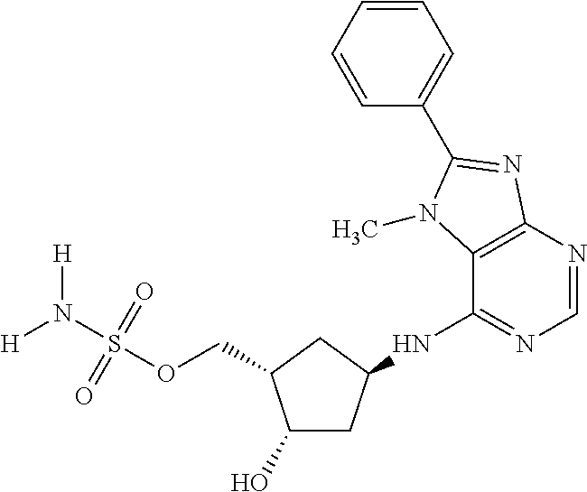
C1(O)CC(NC2=NC=NC3=C2N(C)C(C2=CC=CC=C2)=N3)CC1COS(N([H])[H])(=O)=O
